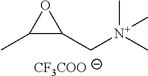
C1(C)C(C[N+](C)(C)C)O1.[CF3COO]
